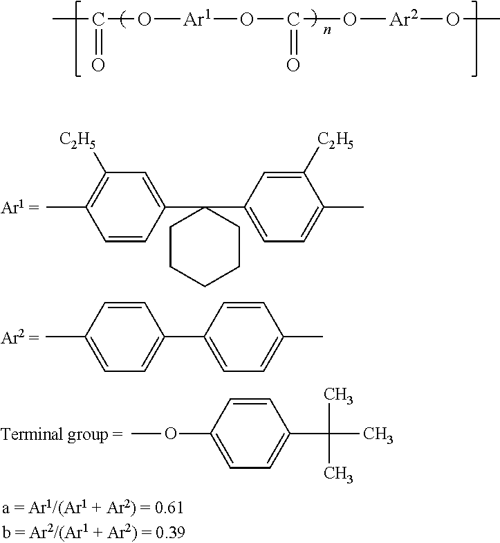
CC(O[Ar1]OC(O[Ar2]OC)=O)=O.C1=CC(C)=CC=C1C1=CC=C(C)C=C1.C1=CC(C2(C3=CC=C(C)C([C2H5])=C3)CCCCC2)=CC([C2H5])=C1C.C1=CC(OC)=CC=C1C(C)(C)C
